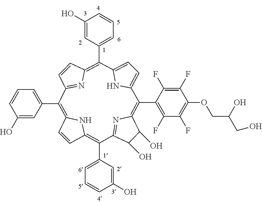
C1=CC2=C(C3=CC=CC(O)=C3)C3=NC(=C(C4=C(F)C(F)=C(OCC(CO)O)C(F)=C4F)C4=CC=C(N4)C(C4=CC=CC(O)=C4)=C4C=CC(=N4)C(C4=CC=CC(O)=C4)=C1N2)C(O)C3O
